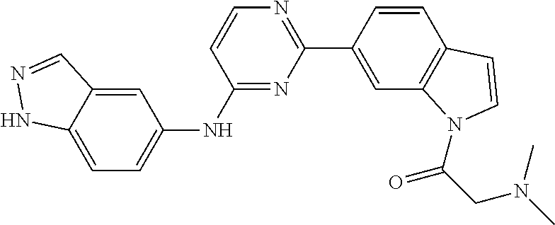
C1=C2C(=CC(NC3=NC(C4=CC5=C(C=C4)C=CN5C(CN(C)C)=O)=NC=C3)=C1)C=NN2
